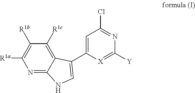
N1=C2C(=C([R1c])C([R1b])=C1[R1a])C(C1=CC(Cl)=NC([Y])=[X]1)=CN2
